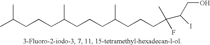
CC(CCCC(CCCC(CCCC(C)(F)C(I)CO)C)C)C
